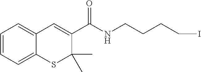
C1=CC=C2C(=C1)C=C(C(NCCCCI)=O)C(C)(C)S2
